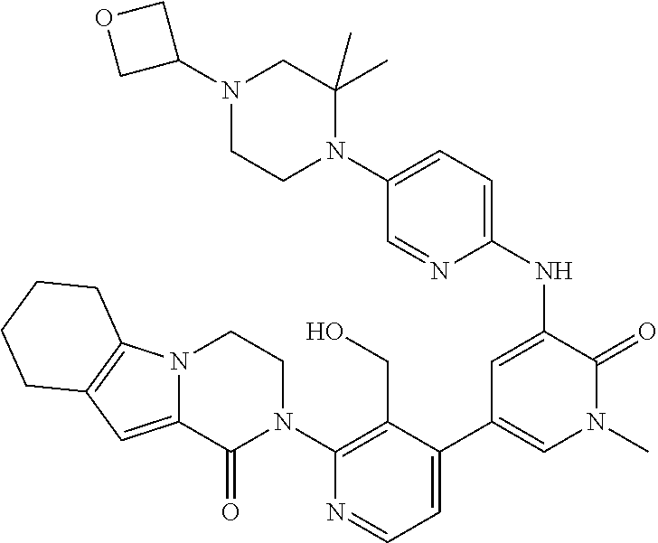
N12C(=CC3=C1CCCC3)C(=O)N(C1=C(CO)C(C3=CN(C)C(=O)C(NC4=CC=C(N5C(C)(C)CN(C6COC6)CC5)C=N4)=C3)=CC=N1)CC2
